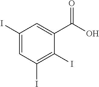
C1(I)=CC(I)=C(I)C(C(=O)O)=C1
